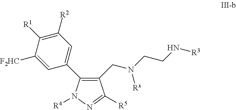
C1(CN(CCN[R3])[Rx])=C(C2=CC([R2])=C([R1])C([F2HC])=C2)N([R4])N=C1[R5]
